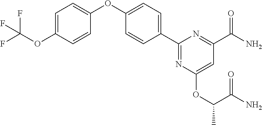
C1=CC(OC(F)(F)F)=CC=C1OC1=CC=C(C2=NC(OC(C)C(N)=O)=CC(C(N)=O)=N2)C=C1
